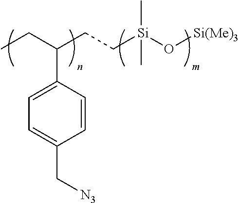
CCC(CC[Si](O[Si(Me)3])(C)C)C1=CC=C(C[N3])C=C1
